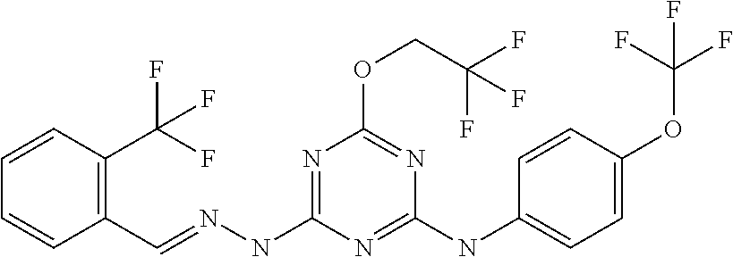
C1(C=NNC2=NC(OCC(F)(F)F)=NC(NC3=CC=C(OC(F)(F)F)C=C3)=N2)=C(C(F)(F)F)C=CC=C1
